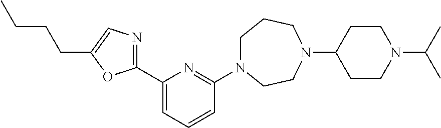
C1(C2=NC=C(CCCC)O2)=CC=CC(N2CCCN(C3CCN(C(C)C)CC3)CC2)=N1
